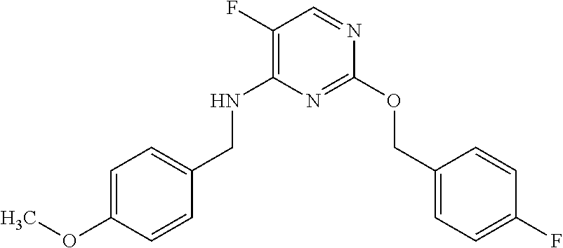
O(C1=NC(NCC2=CC=C(OC)C=C2)=C(F)C=N1)CC1=CC=C(F)C=C1
